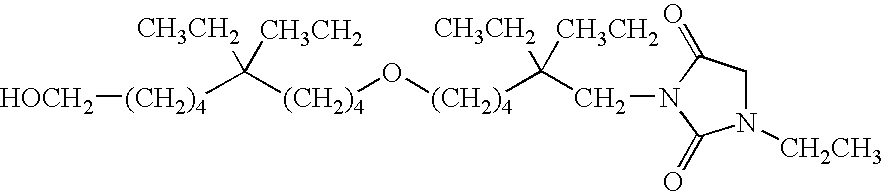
[(CH2)4](C([CH3CH2])([CH3CH2])[(CH2)4][HOCH2])O[(CH2)4]C([CH3CH2])([CH3CH2])CN1C(=O)CN([CH2CH3])C1=O
